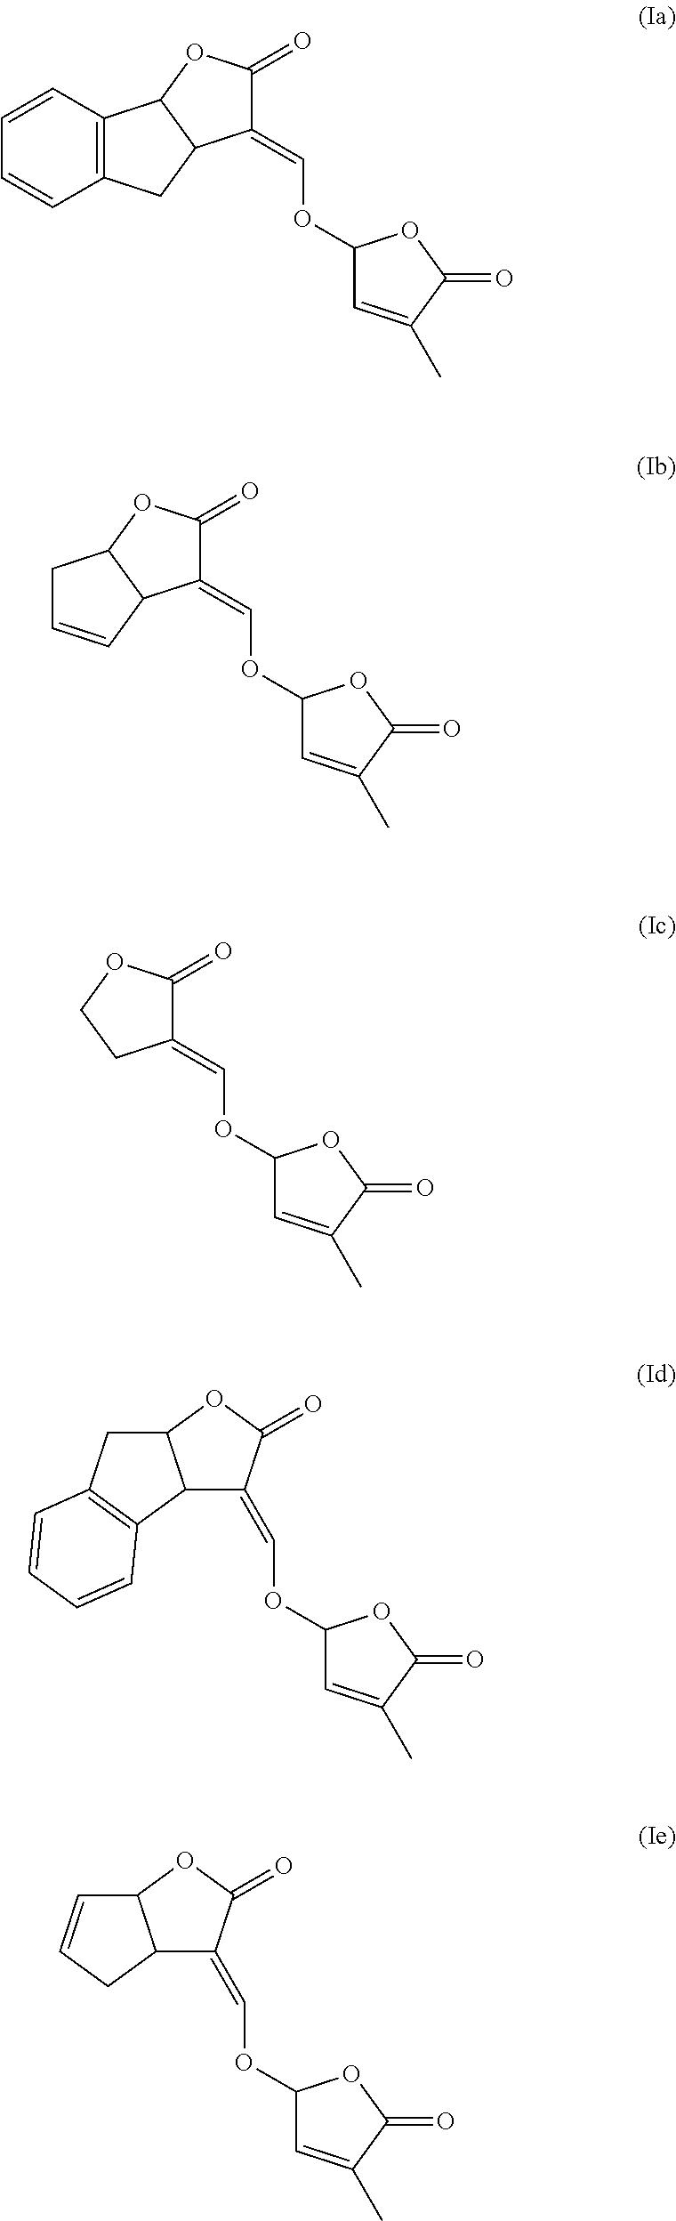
C1(=COC2C=C(C)C(=O)O2)C2C(OC1=O)CC1=C2C=CC=C1.C1=CC2C(C1)OC(=O)C2=COC1C=C(C)C(=O)O1.C12=C(C=CC=C1)C1C(C2)C(=COC2C=C(C)C(=O)O2)C(=O)O1.C1COC(=O)C1=COC1C=C(C)C(=O)O1.C1(=COC2C=C(C)C(=O)O2)C2C(OC1=O)C=CC2
